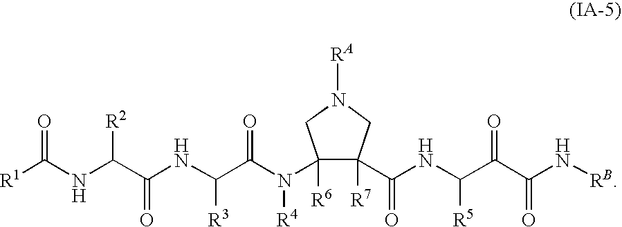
[R1]C(NC(C(NC(C(N(C1([R6])C([R7])(C(NC(C(C(N[RB])=O)=O)[R5])=O)CN([RA])C1)[R4])=O)[R3])=O)[R2])=O
